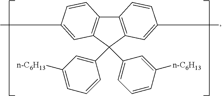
C1(C2(C3=CC=CC([n-C6H13])=C3)C3=C(C4=C2C=C(C)C=C4)C=CC(C)=C3)=CC([n-C6H13])=CC=C1
